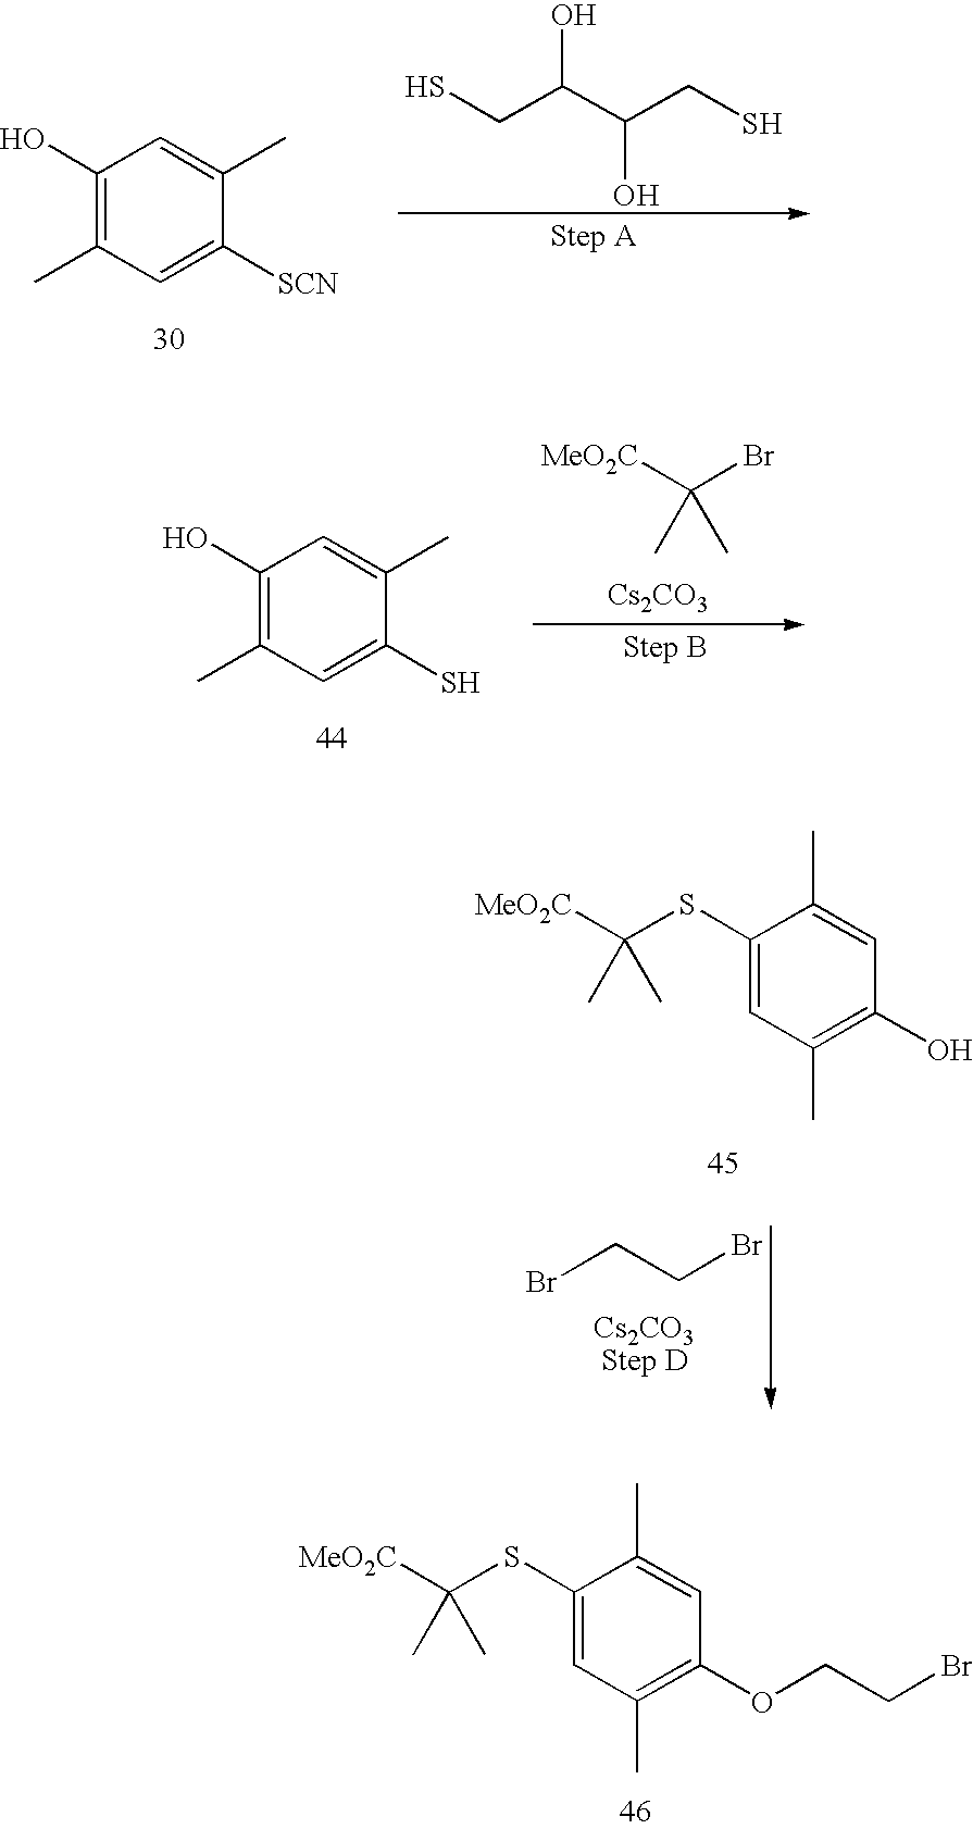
C1(O)=C(C)C=C([SCN])C(C)=C1.SCC(O)C(O)CS.[MeO2C]C(C)(Br)C.[Cs2CO3].C1(O)=C(C)C=C(S)C(C)=C1.C1(SC(C)([MeO2C])C)=CC(C)=C(O)C=C1C.BrCCBr.C1(SC(C)([MeO2C])C)=CC(C)=C(OCCBr)C=C1C
